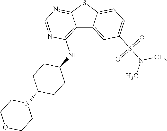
C12=C(NC3CCC(N4CCOCC4)CC3)N=CN=C1SC1=CC=C(S(N(C)C)(=O)=O)C=C21
